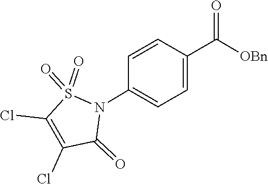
S1(=O)(=O)C(Cl)=C(Cl)C(=O)N1C1=CC=C(C(=O)[OBn])C=C1
